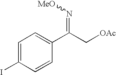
C1=C(I)C=CC(C(C[OAc])=N[MeO])=C1
